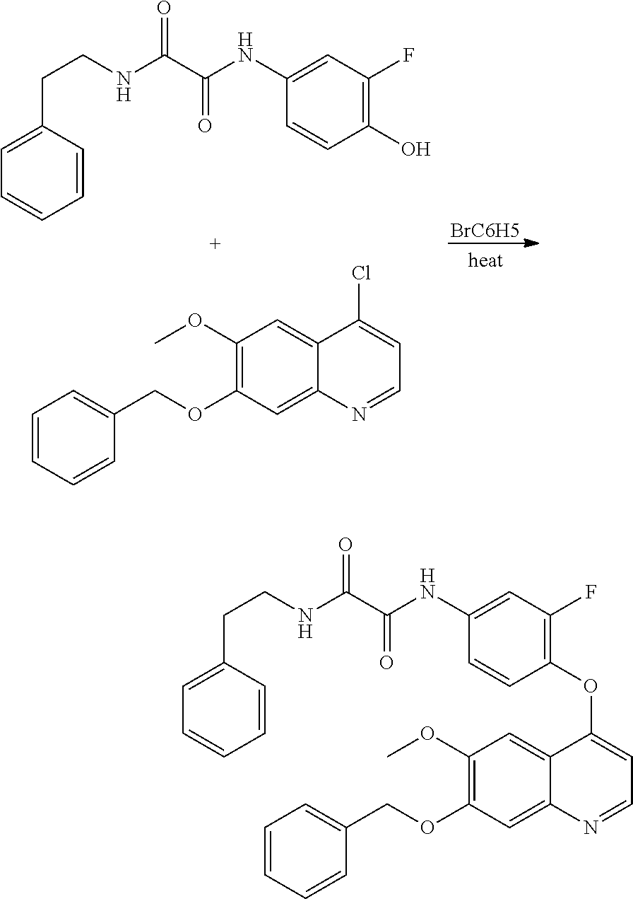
C1(OC)=C(OCC2=CC=CC=C2)C=C2C(=C1)C(Cl)=CC=N2.C1(O)=C(F)C=C(NC(C(NCCC2=CC=CC=C2)=O)=O)C=C1.[BrC6H5].C1(OC)=C(OCC2=CC=CC=C2)C=C2C(=C1)C(OC1=C(F)C=C(NC(C(NCCC3=CC=CC=C3)=O)=O)C=C1)=CC=N2
